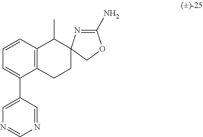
C1=CC2=C(C(C3=CN=CN=C3)=C1)CCC1(C2C)N=C(N)OC1
